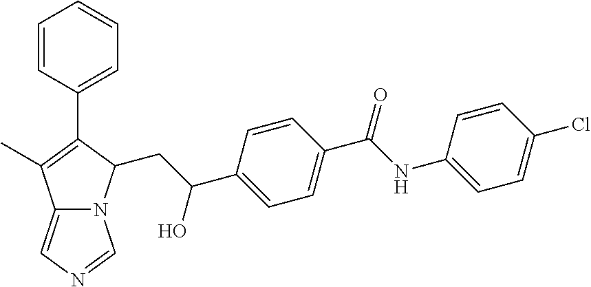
C1=CC(C(NC2=CC=C(Cl)C=C2)=O)=CC=C1C(CC1N2C(=CN=C2)C(C)=C1C1=CC=CC=C1)O
